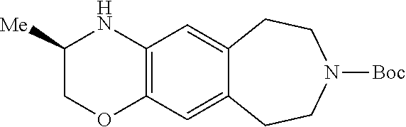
C1([Me])COC2=C(N1)C=C1C(=C2)CCN([Boc])CC1
